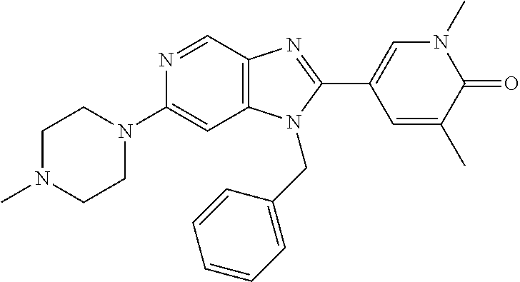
N1=CC2=C(C=C1N1CCN(C)CC1)N(CC1=CC=CC=C1)C(C1=CN(C)C(=O)C(C)=C1)=N2
